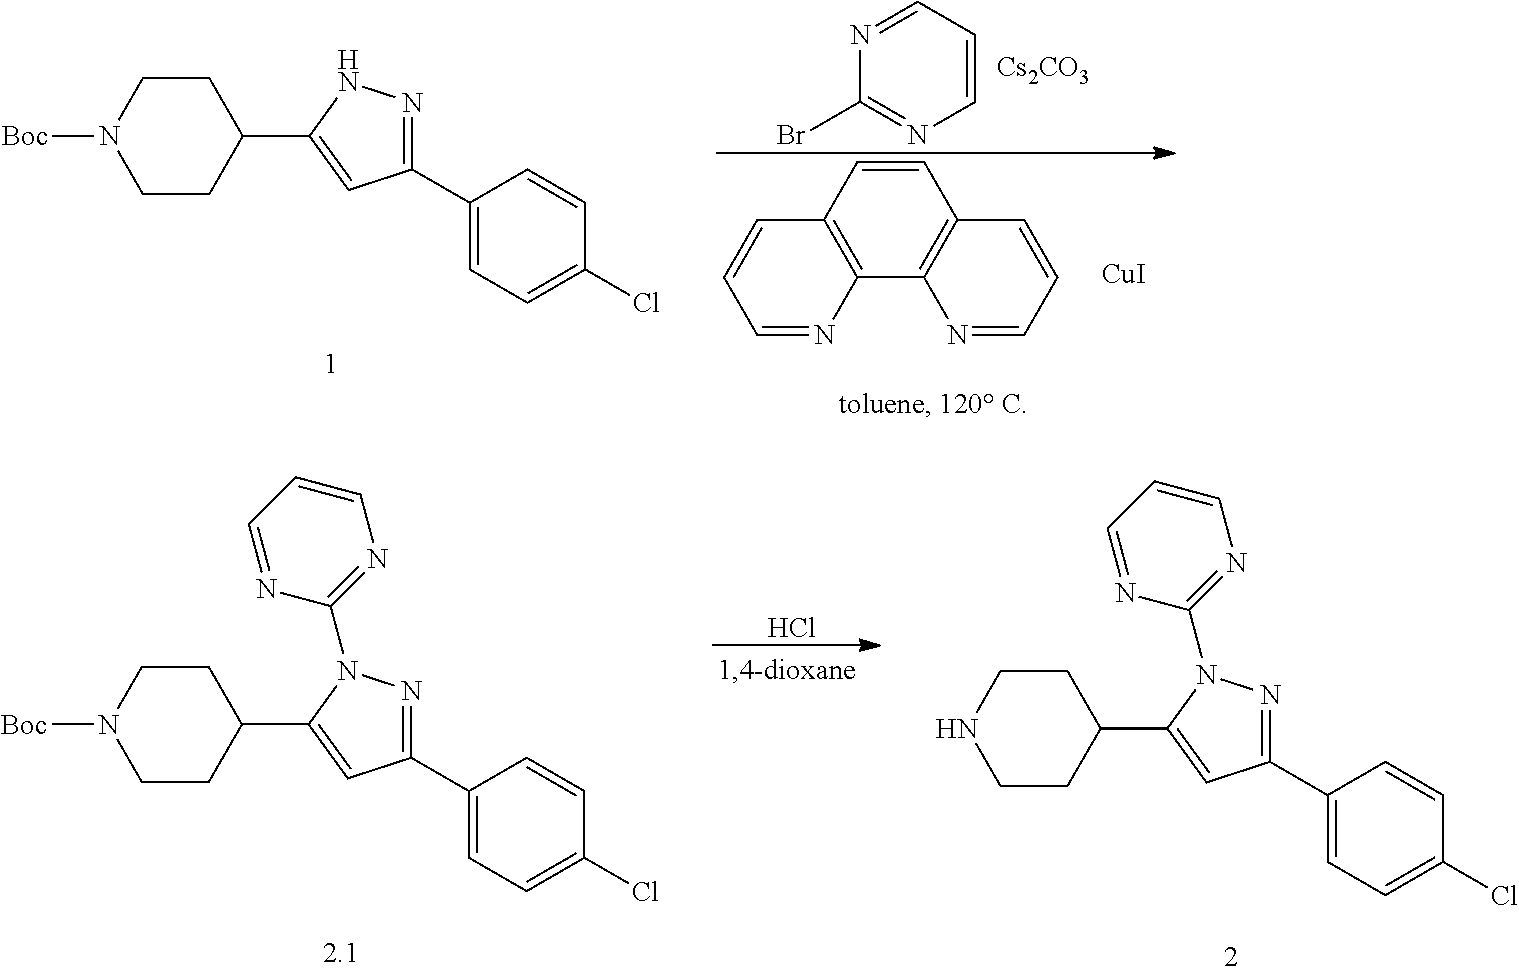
C1=CC2=C(C3=C1C=CC=N3)N=CC=C2.[CuI].C1=CC=NC(Br)=N1.[Cs2CO3].C1CN([Boc])CCC1C1=CC(C2=CC=C(Cl)C=C2)=NN1.C1CN([Boc])CCC1C1=CC(C2=CC=C(Cl)C=C2)=NN1C1=NC=CC=N1.Cl.C1CNCCC1C1=CC(C2=CC=C(Cl)C=C2)=NN1C1=NC=CC=N1
